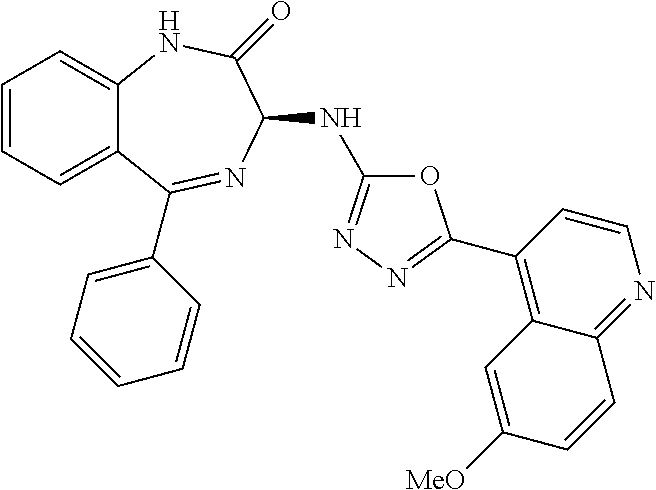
C1=CC=C2C(=C1)NC(=O)C(NC1=NN=C(C3=C4C(=NC=C3)C=CC([MeO])=C4)O1)N=C2C1=CC=CC=C1
